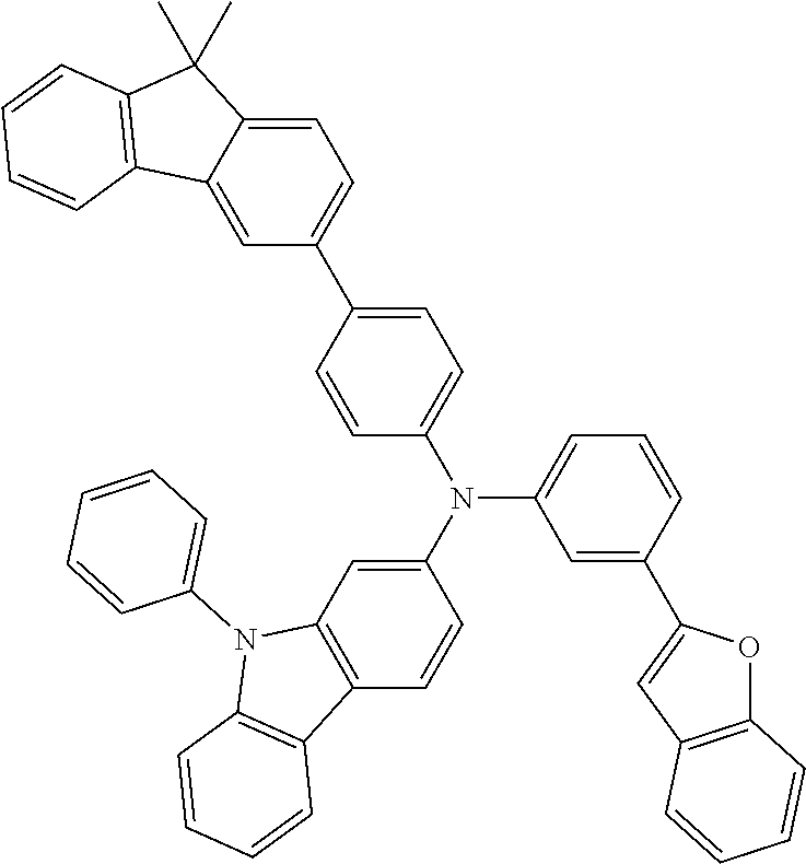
C1(N(C2=CC3=C(C=C2)C2=C(N3C3=CC=CC=C3)C=CC=C2)C2=CC=CC(C3=CC4=C(O3)C=CC=C4)=C2)=CC=C(C2=CC=C3C(=C2)C2=C(C3(C)C)C=CC=C2)C=C1
